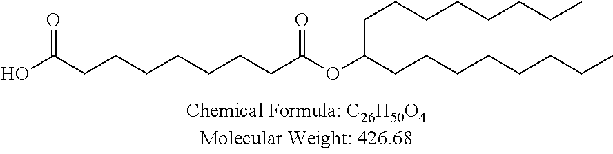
OC(CCCCCCCC(OC(CCCCCCCC)CCCCCCCC)=O)=O
